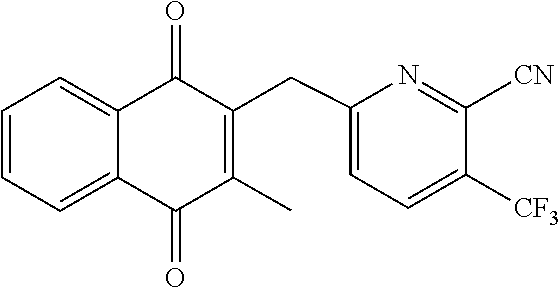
C1=CC=C2C(=C1)C(=O)C(CC1=CC=C([CF3])C([CN])=N1)=C(C)C2=O
